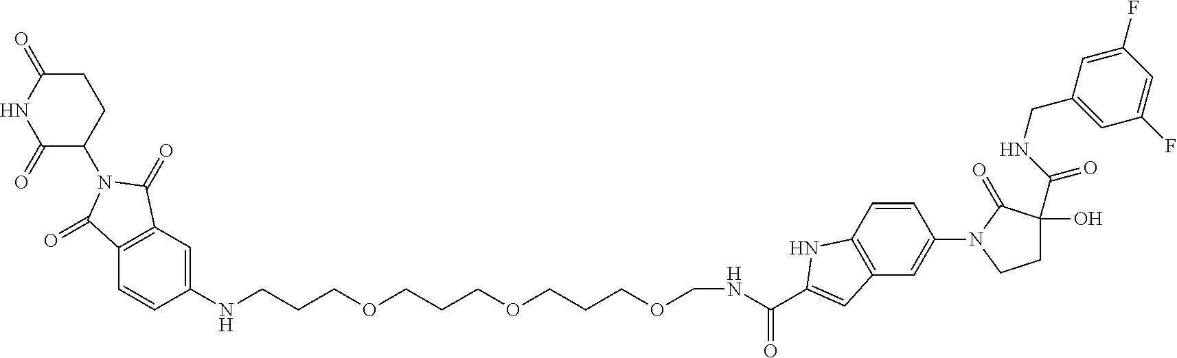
C1=C(NCCCOCCCOCCCOCNC(C2=CC3=C(C=CC(N4CCC(O)(C(NCC5=CC(F)=CC(F)=C5)=O)C4=O)=C3)N2)=O)C=CC2=C1C(=O)N(C1CCC(=O)NC1=O)C2=O
